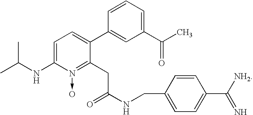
C1=C(NC(C)C)N(->O)=C(CC(NCC2=CC=C(C([NH2])=N)C=C2)=O)C(C2=CC(C(C)=O)=CC=C2)=C1
